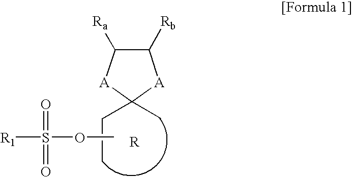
[R1]S(OC)(=O)=O.C1([Rb])C([Ra])[A]C(CC)(C)[A]1
